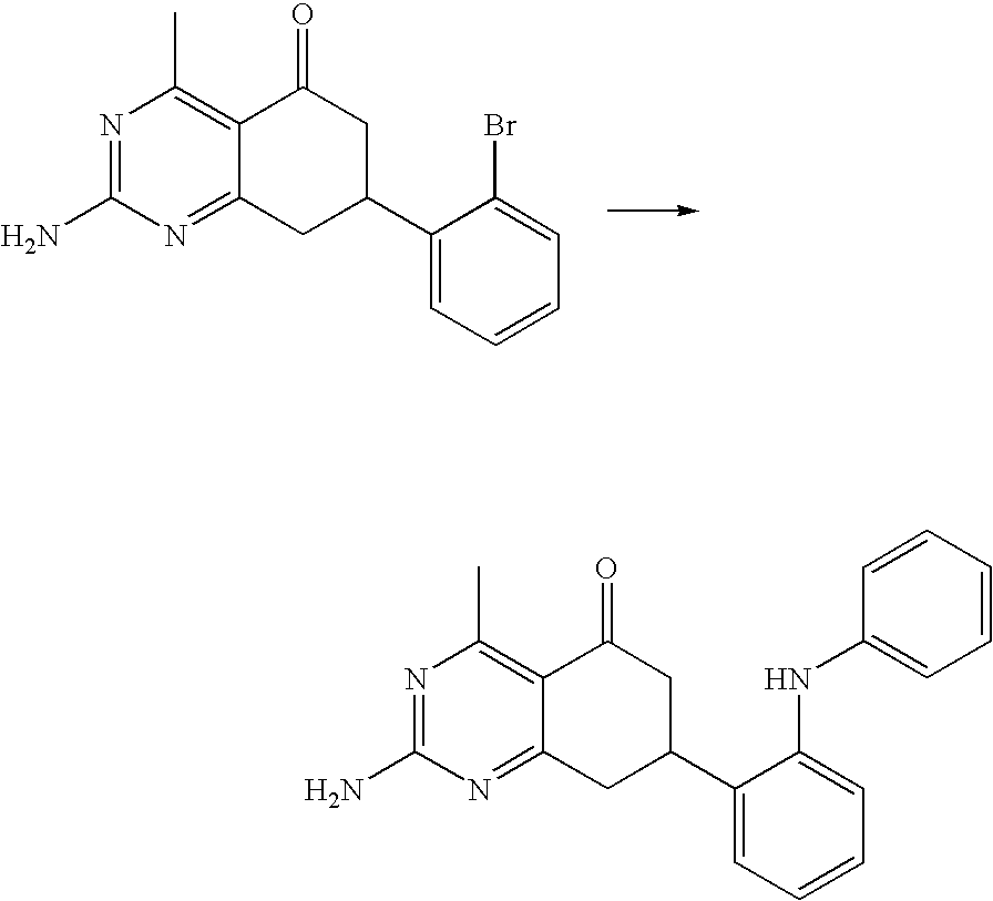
C1(C2CC3=NC(N)=NC(C)=C3C(=O)C2)=CC=CC=C1Br.C1(C2CC3=NC(N)=NC(C)=C3C(=O)C2)=CC=CC=C1NC1=CC=CC=C1
